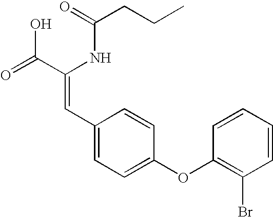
C(=O)(NC(C(=O)O)=CC1=CC=C(OC2=C(Br)C=CC=C2)C=C1)CCC
